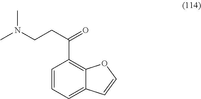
C1=CC=C2C(=C1C(CCN(C)C)=O)OC=C2
